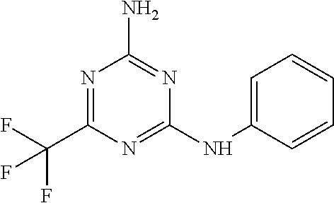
C1(C(F)(F)F)=NC(N)=NC(NC2=CC=CC=C2)=N1
